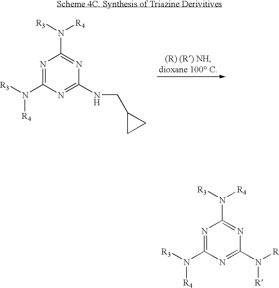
N1=C(N([R3])[R4])N=C(NCC2CC2)N=C1N([R3])[R4].N1=C(N([R3])[R4])N=C(N([R])[R])N=C1N([R3])[R4]
